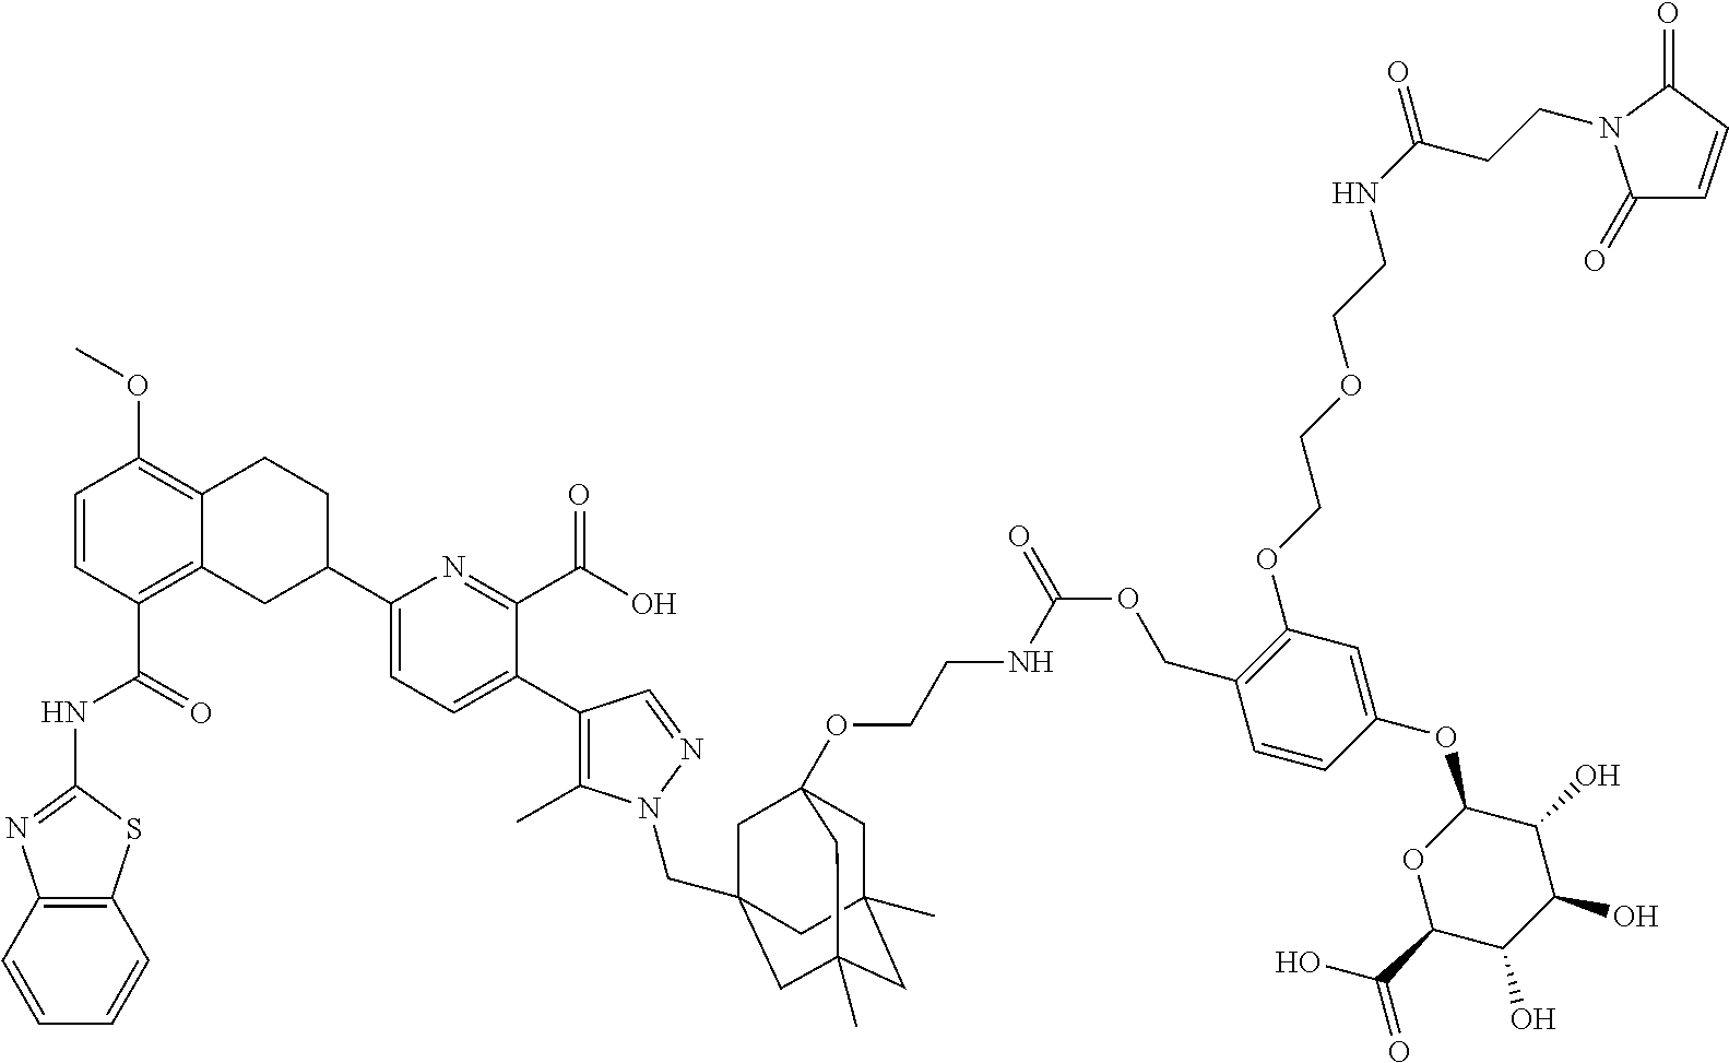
C12=C(C=CC=C1)SC(NC(C1=C3C(=C(OC)C=C1)CCC(C1=CC=C(C4=C(C)N(CC56CC7(OCCNC(OCC8=C(OCCOCCNC(=O)CCN9C(=O)C=CC9=O)C=C(OC9C(O)C(O)C(O)C(C(=O)O)O9)C=C8)=O)CC(C)(CC(C)(C5)C7)C6)N=C4)C(C(O)=O)=N1)C3)=O)=N2
